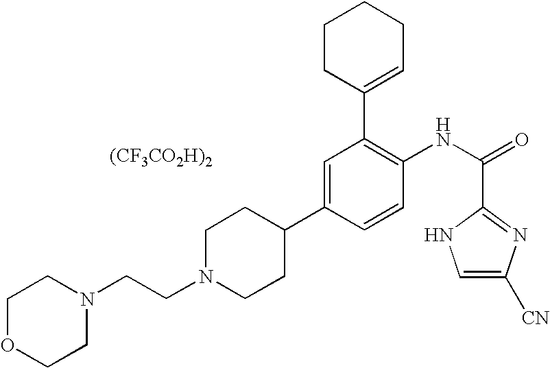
C1=C(C2CCN(CCN3CCOCC3)CC2)C=CC(NC(=O)C2=NC([CN])=CN2)=C1C1=CCCCC1.[(CF3CO2H)2]
